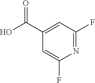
C1=C(F)N=C(F)C=C1C(O)=O
